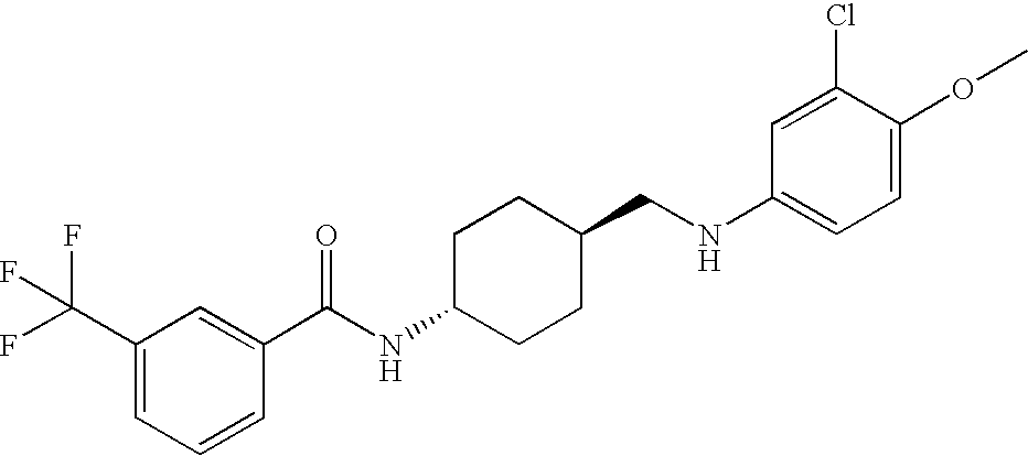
C1(C(F)(F)F)=CC=CC(C(NC2CCC(CNC3=CC=C(OC)C(Cl)=C3)CC2)=O)=C1
